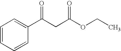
C1=CC=CC(C(CC(OCC)=O)=O)=C1
